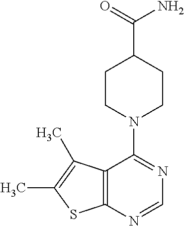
C12=C(N=CN=C1N1CCC(C(=O)N)CC1)SC(C)=C2C
